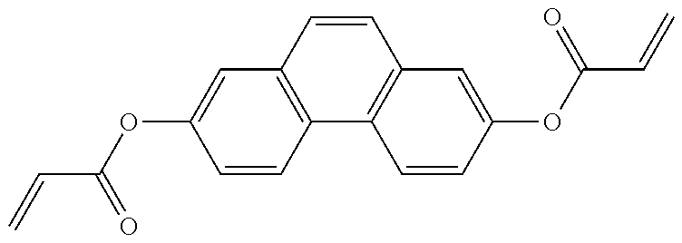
C(=C)C(=O)OC1=CC2=C(C=C1)C1=C(C=C2)C=C(OC(C=C)=O)C=C1
